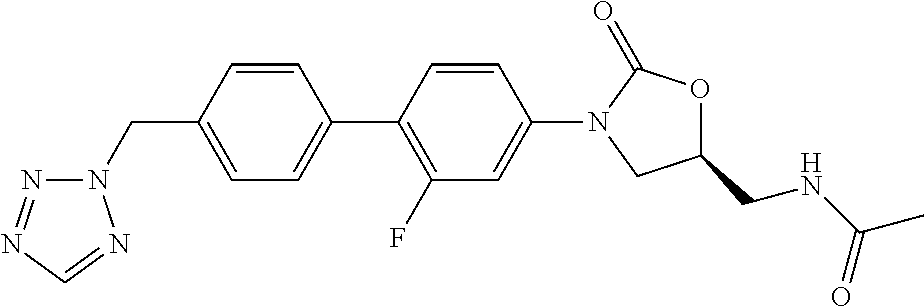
C(C1=CC=C(C2=C(F)C=C(N3C(=O)OC(CNC(C)=O)C3)C=C2)C=C1)N1N=NC=N1
